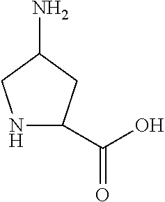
N1C(C(O)=O)CC(N)C1
